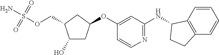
C1(O)CC(OC2=CC(NC3C4=C(C=CC=C4)CC3)=NC=C2)CC1COS(N)(=O)=O
